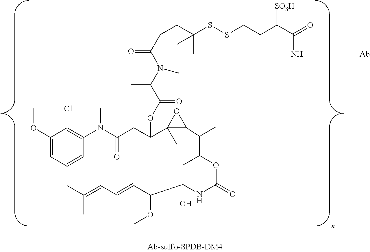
C1(OC)=CC2=CC(=C1Cl)N(C)C(=O)CC(OC(C(N(C(CCC(C)(C)SSCCC(C(=O)N[Ab])[SO3H])=O)C)C)=O)C1(C)OC1C(C)C1OC(=O)NC(O)(C(OC)C=CC=C(C)C2)C1
